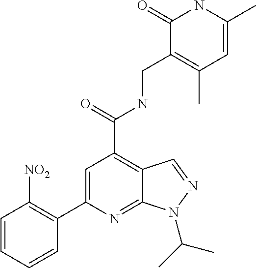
C1=CC=CC(C2=CC(C(=O)NCC3=C(C)C=C(C)NC3=O)=C3C(=N2)N(C(C)C)N=C3)=C1[NO2]
